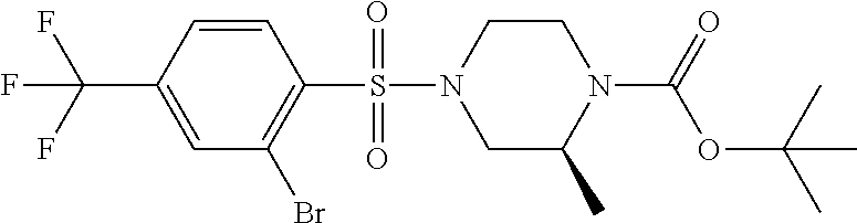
C1(C(F)(F)F)=CC(Br)=C(S(N2CC(C)N(C(=O)OC(C)(C)C)CC2)(=O)=O)C=C1
